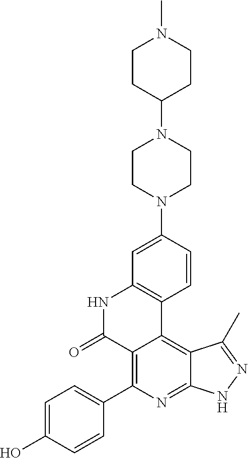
C1=C(O)C=CC(C2=C3C(=C4C(=N2)NN=C4C)C2=C(NC3=O)C=C(N3CCN(C4CCN(C)CC4)CC3)C=C2)=C1
